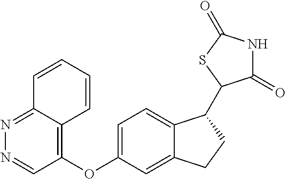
N1=C2C(=C(OC3=CC=C4C(=C3)CCC4C3C(=O)NC(=O)S3)C=N1)C=CC=C2
